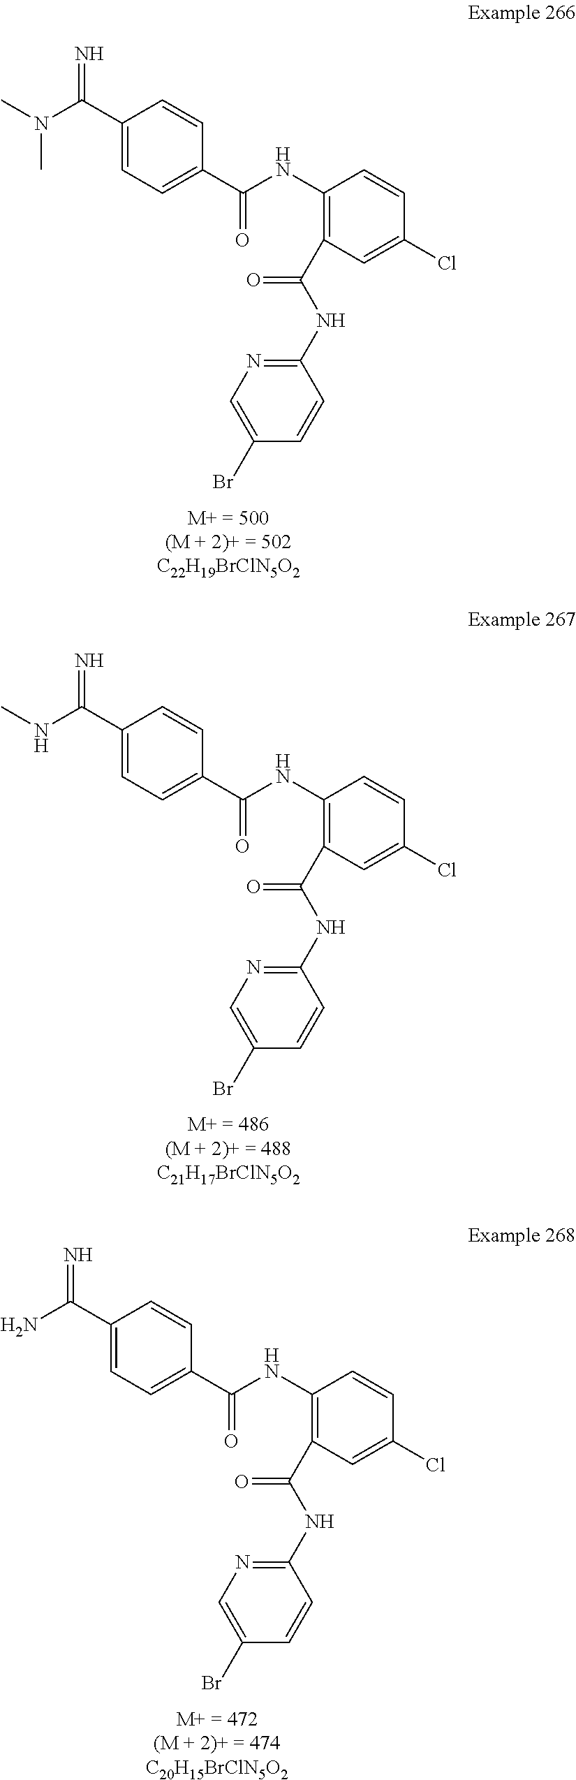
C1(C(=N)N(C)C)=CC=C(C(NC2=C(C(NC3=NC=C(Br)C=C3)=O)C=C(Cl)C=C2)=O)C=C1.C1(C(=N)NC)=CC=C(C(NC2=C(C(NC3=NC=C(Br)C=C3)=O)C=C(Cl)C=C2)=O)C=C1.C1(C(=N)N)=CC=C(C(NC2=C(C(NC3=NC=C(Br)C=C3)=O)C=C(Cl)C=C2)=O)C=C1
